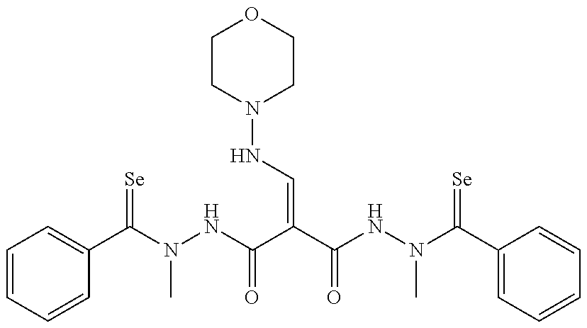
C1(C(=[Se])N(C)NC(=O)C(C(=O)NN(C)C(=[Se])C2=CC=CC=C2)=CNN2CCOCC2)=CC=CC=C1
